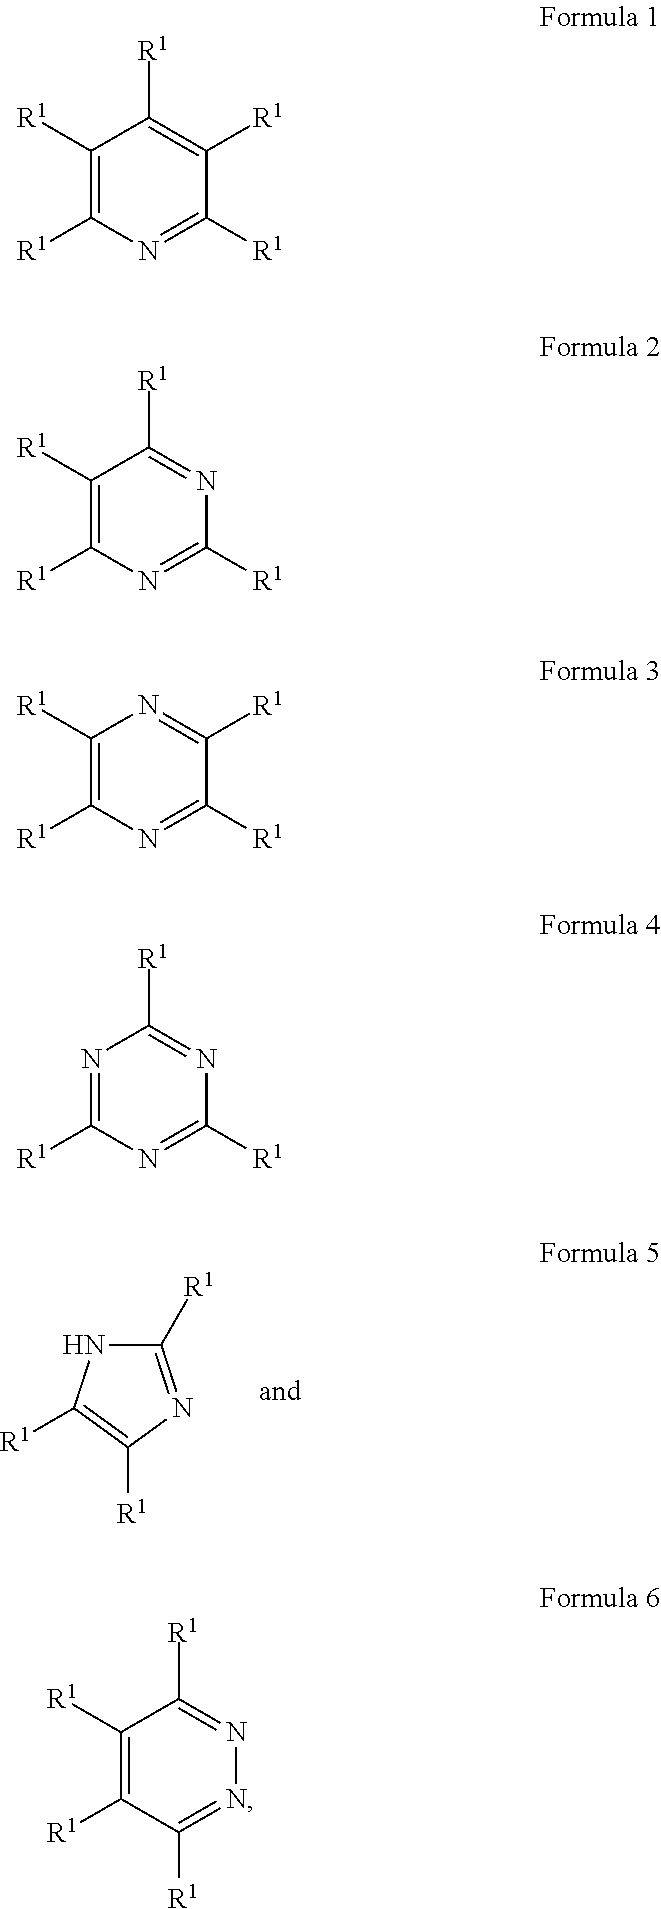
C1([R1])=NC([R1])=C([R1])N1.C1([R1])=C([R1])N=C([R1])C([R1])=C1[R1].C1([R1])=C([R1])N=C([R1])N=C1[R1].C1([R1])=C([R1])N=C([R1])C([R1])=N1.N1=C([R1])N=C([R1])N=C1[R1].C1([R1])=C([R1])C([R1])=NN=C1[R1]
